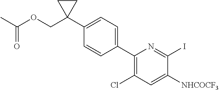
C1(C2=CC=C(C3(COC(C)=O)CC3)C=C2)=C(Cl)C=C([NHCOCF3])C(I)=N1
